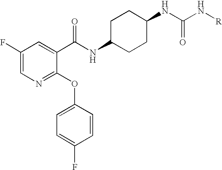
N1=C(OC2=CC=C(F)C=C2)C(C(NC2CCC(NC(N[R])=O)CC2)=O)=CC(F)=C1
